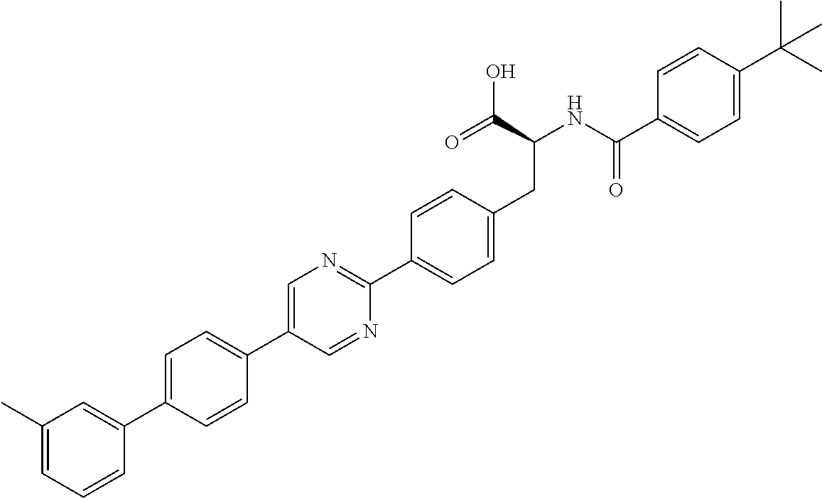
C1=C(C2=CC=C(C3=CN=C(C4=CC=C(CC(C(O)=O)NC(=O)C5=CC=C(C(C)(C)C)C=C5)C=C4)N=C3)C=C2)C=CC=C1C
